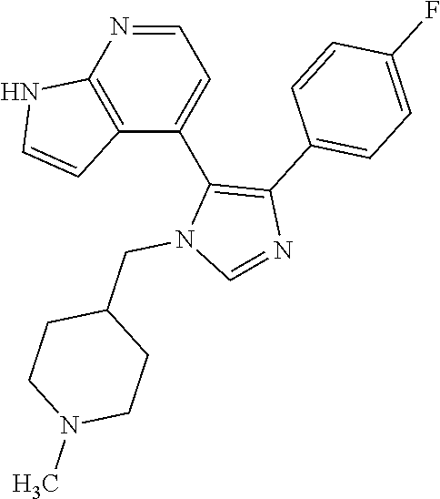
N1=CC=C(C2=C(C3=CC=C(F)C=C3)N=CN2CC2CCN(C)CC2)C2=C1NC=C2
